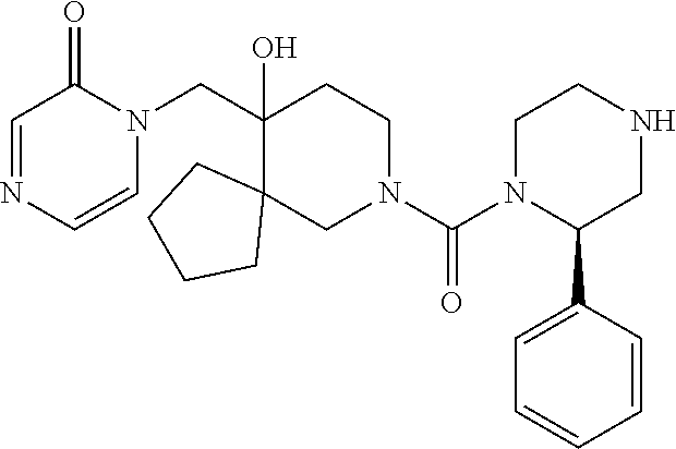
N1=CC(=O)N(CC2(O)CCN(C(N3C(C4=CC=CC=C4)CNCC3)=O)CC23CCCC3)C=C1
